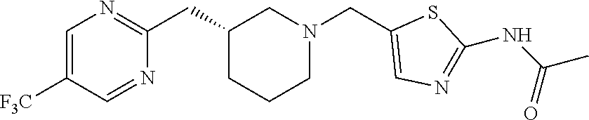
C1=C([F3C])C=NC(CC2CCCN(CC3=CN=C(NC(C)=O)S3)C2)=N1
